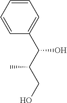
C1=CC(C(C(CO)C)O)=CC=C1
